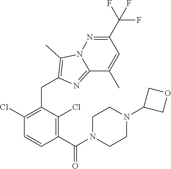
C1(CC2=C(C)N3N=C(C(F)(F)F)C=C(C)C3=N2)=C(Cl)C=CC(C(N2CCN(C3COC3)CC2)=O)=C1Cl
